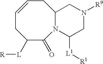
C1=CCC2N(C(=O)C([L][R])C1)C([L1][R1])CN([R9])C2
